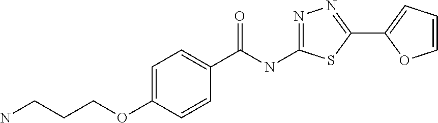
C1=C(OCCCN)C=CC(C(NC2=NN=C(C3=CC=CO3)S2)=O)=C1
